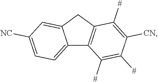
C12=CC=C([NC])C=C1CC1=C2C([#])=C([#])C([CN])=C1[#]
